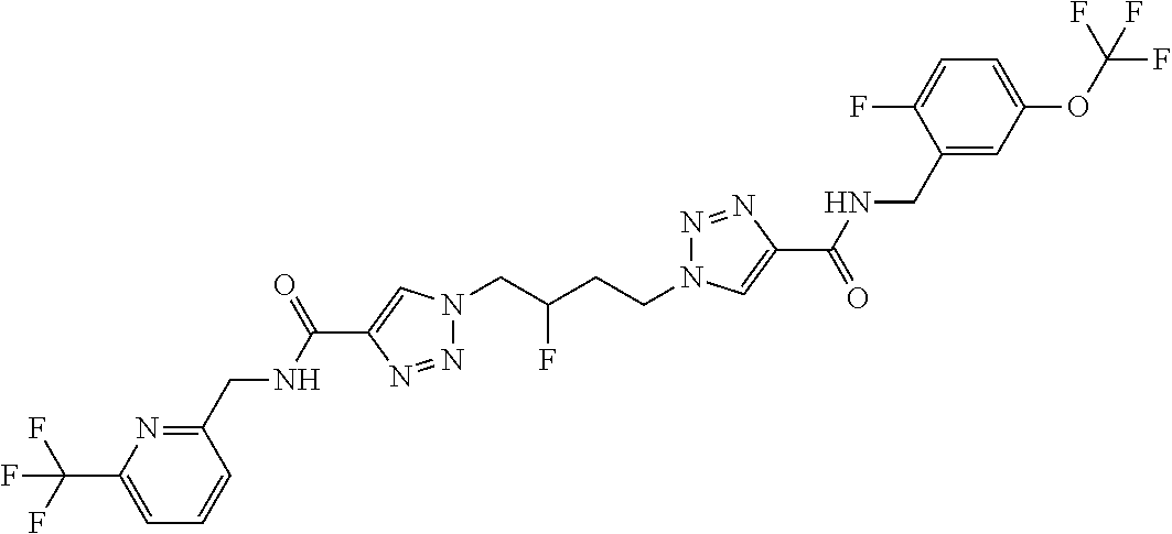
C1(C(NCC2=NC(C(F)(F)F)=CC=C2)=O)=CN(CC(CCN2N=NC(C(=O)NCC3=CC(OC(F)(F)F)=CC=C3F)=C2)F)N=N1
